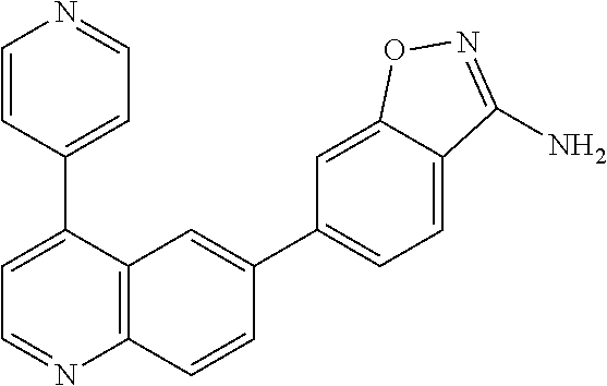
C12=C(C(C3=CC=NC=C3)=CC=N1)C=C(C1=CC=C3C(=C1)ON=C3N)C=C2
